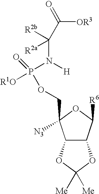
C12C(C([R6])OC1([N3])COP(N(C(C([OR3])=O)([R2b])[R2a])[H])(=O)[R1O])OC([Me])([Me])O2
